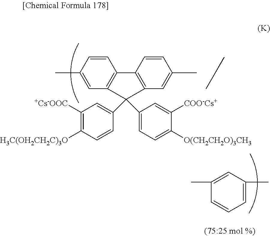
C1(C)=CC=CC(C)=C1.C1=CC(C)=CC2=C1C1=C(C=C(C)C=C1)C2(C1=CC([+Cs-OOC])=C([H3C(OH2CH2C)3O])C=C1)C1=CC=C([O(CH2CH2O)3CH3])C([COO-Cs+])=C1
